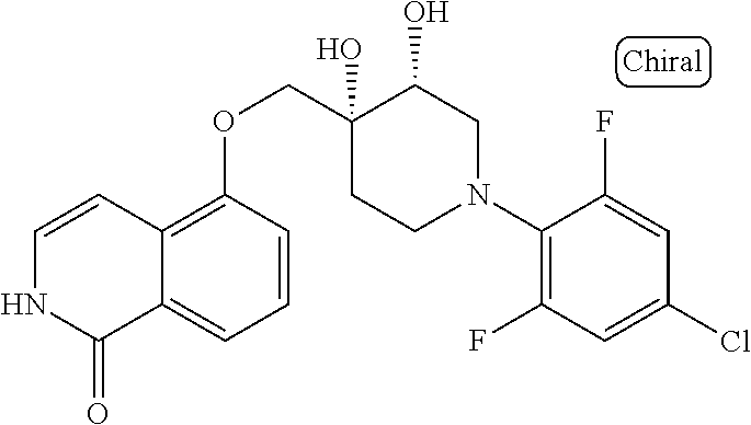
C1(N2CC(O)C(O)(COC3=C4C(=CC=C3)C(=O)NC=C4)CC2)=C(F)C=C(Cl)C=C1F
